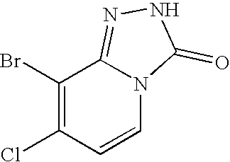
C1(Br)=C(Cl)C=CN2C1=NNC2=O
